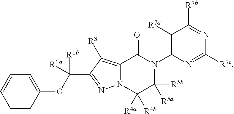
N12C(=C([R3])C(C(OC3=CC=CC=C3)([R1b])[R1a])=N1)C(=O)N(C1=C([R7a])C([R7b])=NC([R7c])=N1)C([R5a])([R5b])C2([R4a])[R4b]
